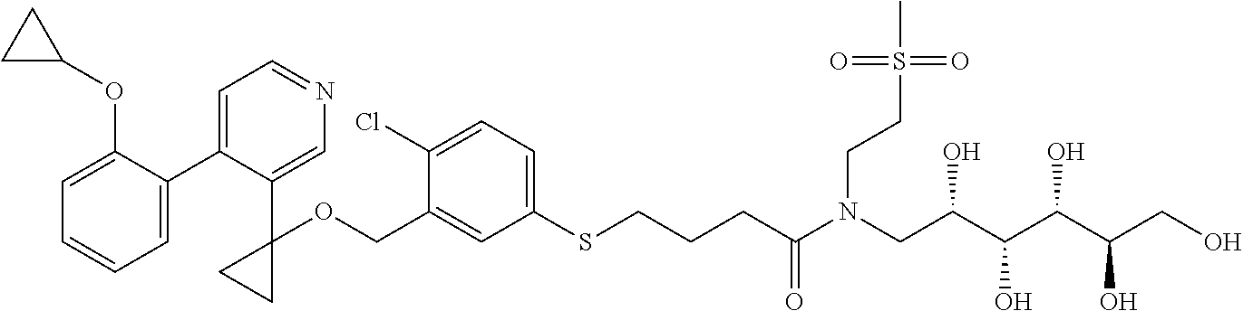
C1=C(COC2(C3=CN=CC=C3C3=CC=CC=C3OC3CC3)CC2)C(Cl)=CC=C1SCCCC(N(CC(C(C(C(CO)O)O)O)O)CCS(C)(=O)=O)=O
